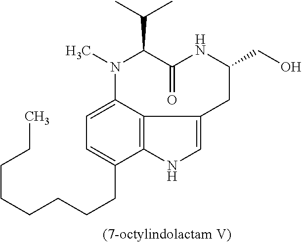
C1=C2N(C)C(C(C)C)C(=O)NC(CO)CC3=CNC(=C23)C(CCCCCCCC)=C1
